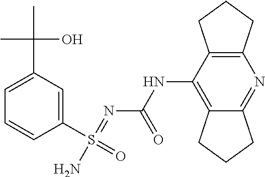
C1(S(=O)(N)=NC(NC2=C3C(=NC4=C2CCC4)CCC3)=O)=CC(C(C)(O)C)=CC=C1
